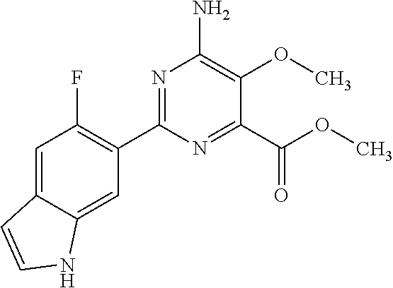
C1=C2C(=CC(C3=NC(N)=C(OC)C(C(OC)=O)=N3)=C1F)NC=C2
